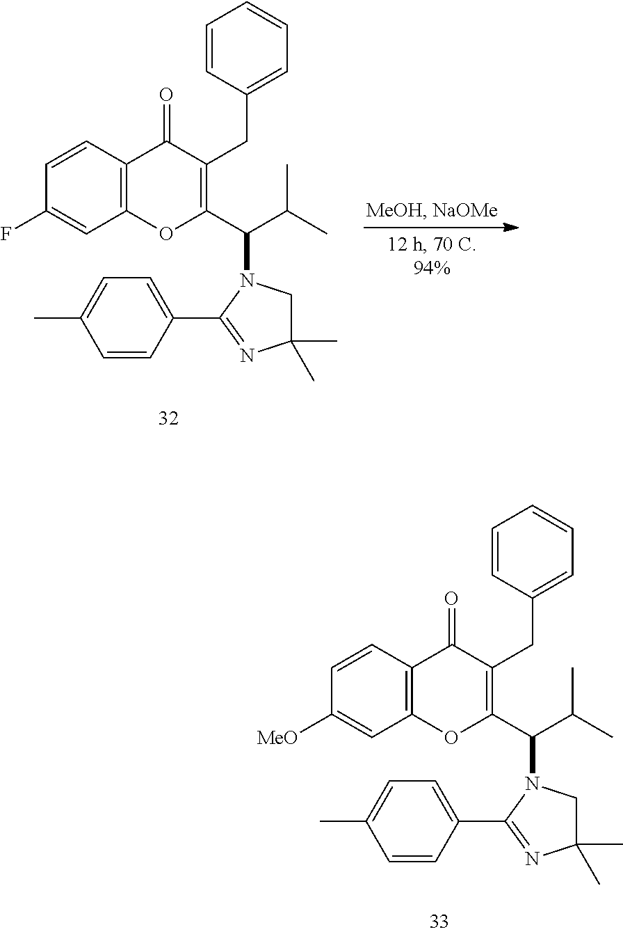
C12=C(C=CC(F)=C1)C(=O)C(CC1=CC=CC=C1)=C(C(C(C)C)N1CC(C)(C)N=C1C1=CC=C(C)C=C1)O2.C12=C(C=CC([MeO])=C1)C(=O)C(CC1=CC=CC=C1)=C(C(C(C)C)N1CC(C)(C)N=C1C1=CC=C(C)C=C1)O2
